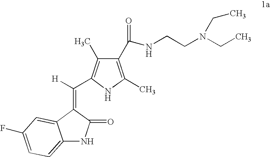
C1(C)=C(C(=C2C3=CC(F)=CC=C3NC2=O)[H])NC(C)=C1C(NCCN(CC)CC)=O
